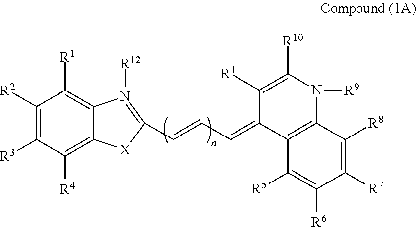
C1([R2])=C([R3])C([R4])=C2C(=C1[R1])[N+]([R12])=C(C=CC=C1C3=C(N([R9])C([R10])=C1[R11])C([R8])=C([R7])C([R6])=C3[R5])[X]2
